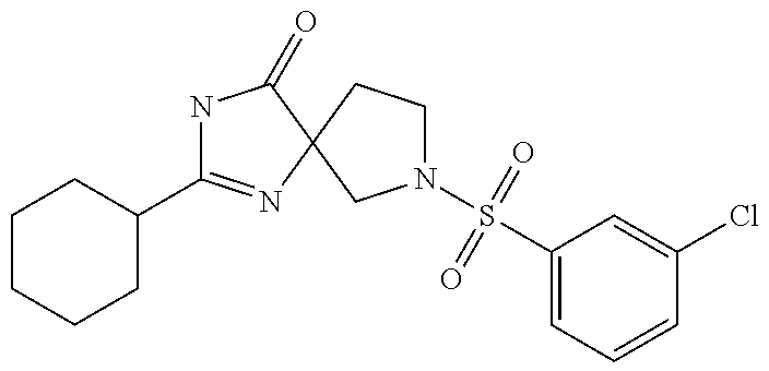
C1CCCC(C2=NC3(C(=O)N2)CCN(S(C2=CC=CC(Cl)=C2)(=O)=O)C3)C1
